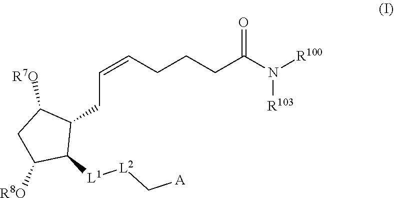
C(=CCCCC(N([R100])[R103])=O)CC1C([R7O])CC([R8O])C1[L1][L2]C[A]
